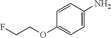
C1=CC(N)=CC=C1OCCF
